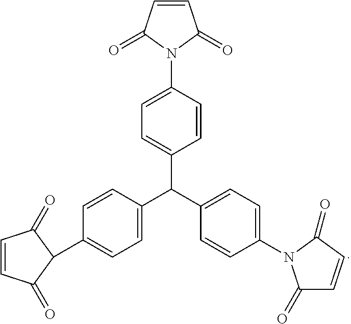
N1(C2=CC=C(C(C3=CC=C(C4C(=O)C=CC4=O)C=C3)C3=CC=C(N4C(=O)C=CC4=O)C=C3)C=C2)C(=O)C=CC1=O
